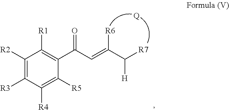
C1([R2])=C([R3])C([R4])=C([R5])C(C(C=C(C([R7])[H])[R6])=O)=C1[R1].[Q]
